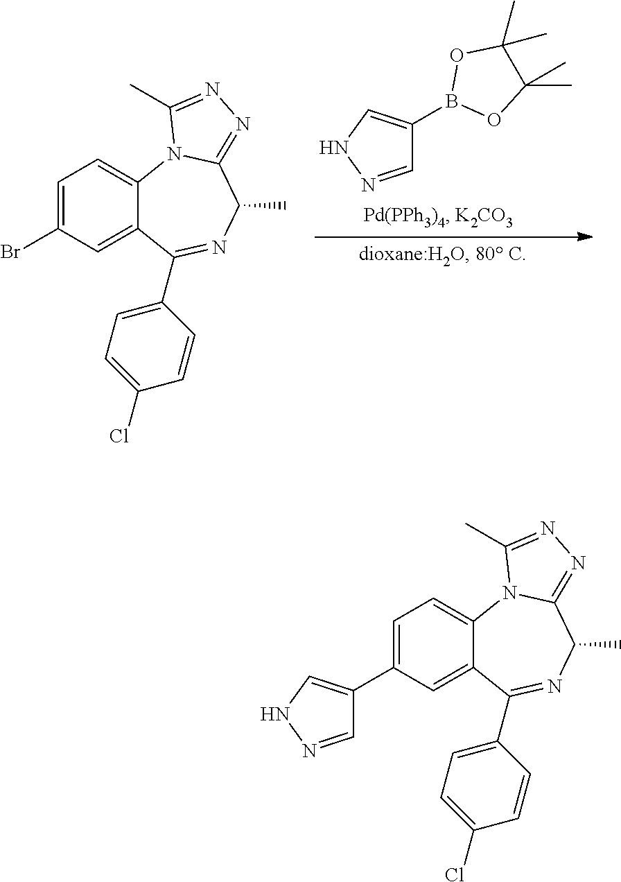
C1=NNC=C1B1OC(C)(C)C(C)(C)O1.C12=CC=C(Br)C=C1C(C1=CC=C(Cl)C=C1)=NC(C)C1=NN=C(C)N21.C1=NNC=C1C1=CC=C2C(=C1)C(C1=CC=C(Cl)C=C1)=NC(C)C1=NN=C(C)N21
